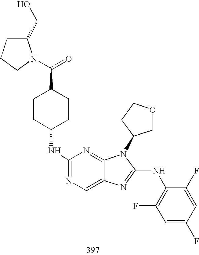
C1(NC2CCC(C(=O)N3C(CO)CCC3)CC2)=NC=C2C(=N1)N(C1COCC1)C(NC1=C(F)C=C(F)C=C1F)=N2
